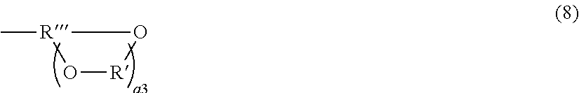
O1[R]O[R]1C
